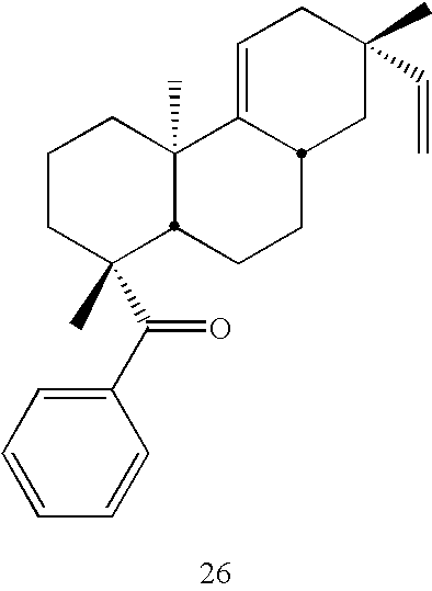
C1CC(C)(C(=O)C2=CC=CC=C2)C2C(C)(C1)C1=CCC(C)(C=C)CC1CC2
